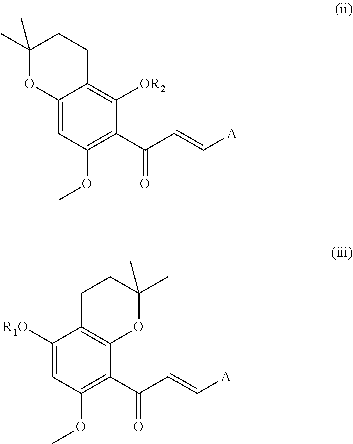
C1(C)(C)OC2=CC(OC)=C(C(C=C[A])=O)C([OR2])=C2CC1.C1([R1O])=CC(OC)=C(C(C=C[A])=O)C2=C1CCC(C)(C)O2
